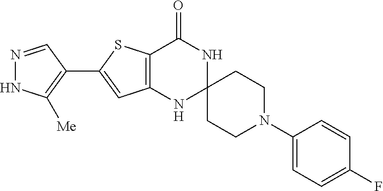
N1=CC(C2=CC3=C(S2)C(=O)NC2(N3)CCN(C3=CC=C(F)C=C3)CC2)=C([Me])N1
